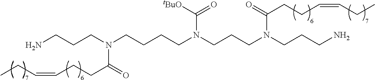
NCCCN(CCCCN(CCCN(CCCN)C(=O)CCC=CCC)C([tBuO])=O)C(=O)CCC=CCC
